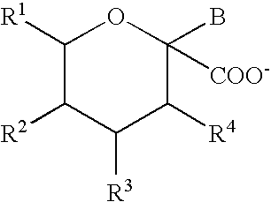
C1([R1])C([R2])C([R3])C([R4])C(B)([COO-])O1
